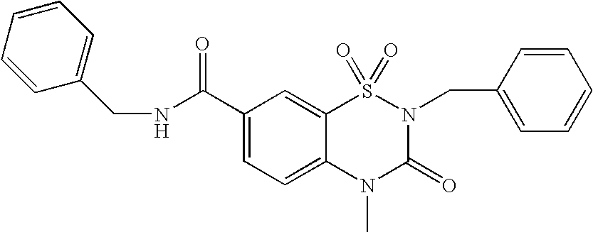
N(C(C1=CC=C2C(=C1)S(=O)(=O)N(CC1=CC=CC=C1)C(=O)N2C)=O)CC1=CC=CC=C1
